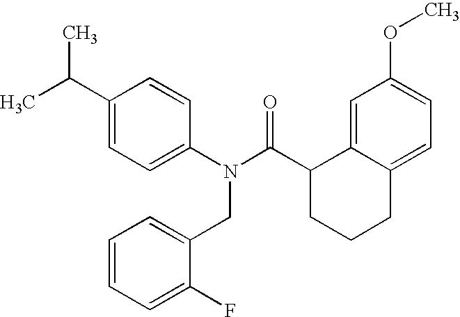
C1(C(C)C)=CC=C(N(C(C2CCCC3=CC=C(OC)C=C23)=O)CC2=CC=CC=C2F)C=C1
